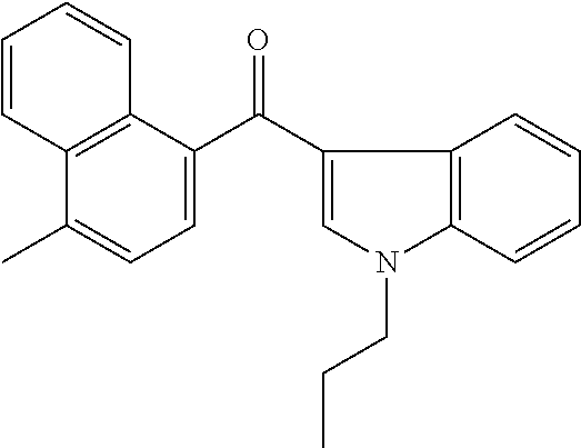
C12=C(C(C(C3=CN(CCC)C4=C3C=CC=C4)=O)=CC=C1C)C=CC=C2
